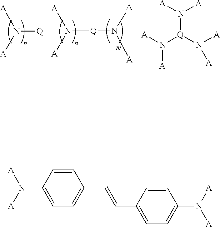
N([Q])([A])[A].N([Q]N([A])[A])([A])[A].N([A])([Q](N([A])[A])N([A])[A])[A].C1=CC(N([A])[A])=CC=C1C=CC1=CC=C(N([A])[A])C=C1
